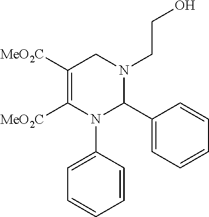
C1([MeO2C])=C([MeO2C])N(C2=CC=CC=C2)C(C2=CC=CC=C2)N(CCO)C1
